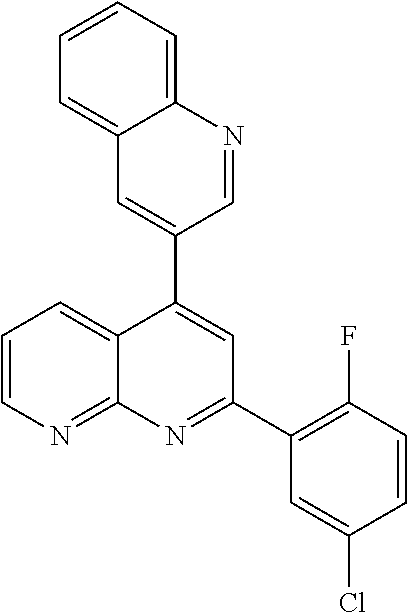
C1=C(C2=CC(C3=C(F)C=CC(Cl)=C3)=NC3=NC=CC=C23)C=NC2=CC=CC=C12
